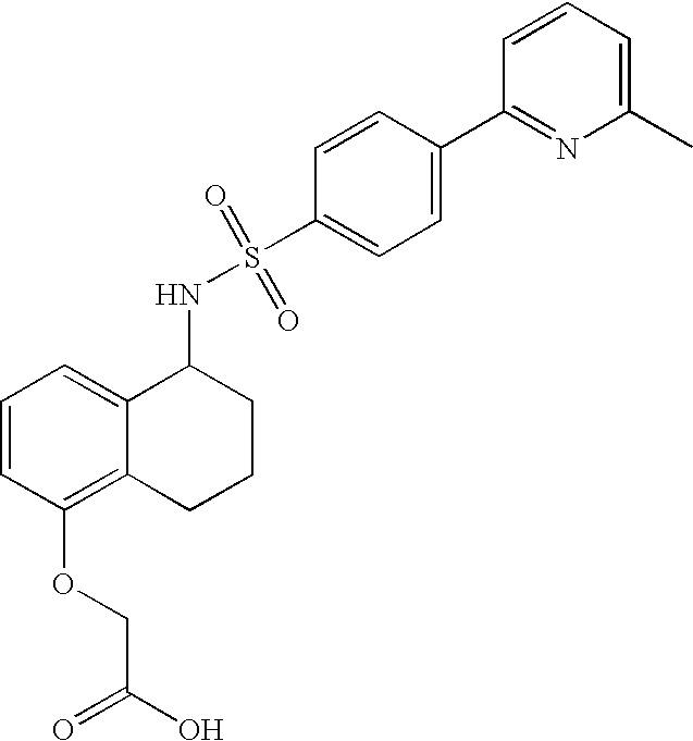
C1=CC(OCC(O)=O)=C2C(=C1)C(NS(=O)(=O)C1=CC=C(C3=NC(C)=CC=C3)C=C1)CCC2
